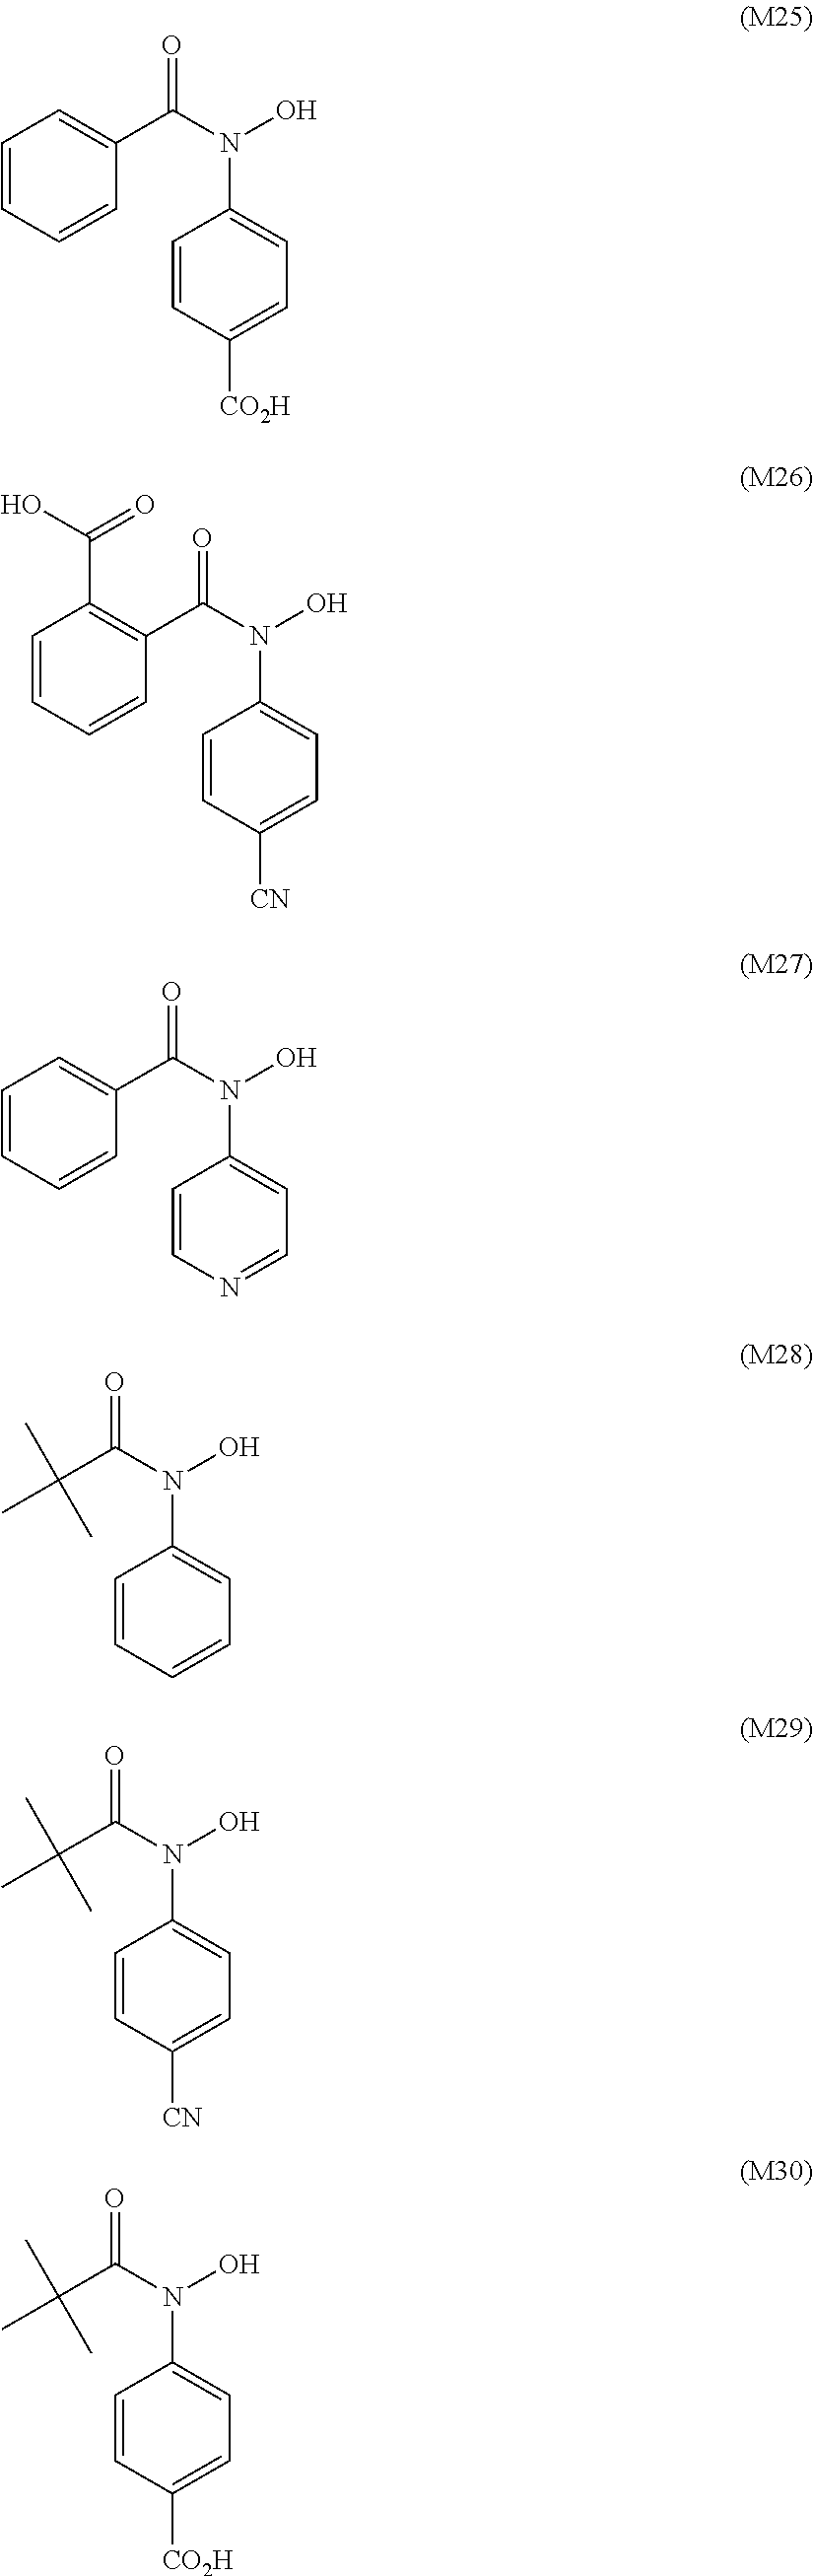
C1=CC=CC(C(N(O)C2=CC=C([CO2H])C=C2)=O)=C1.C1=CC=CC(C(N(O)C2=CC=C([CN])C=C2)=O)=C1C(=O)O.C1=CC=CC(C(N(O)C2=CC=NC=C2)=O)=C1.C(N(O)C1=CC=CC=C1)(=O)C(C)(C)C.C(N(O)C1=CC=C([CN])C=C1)(=O)C(C)(C)C.C(N(O)C1=CC=C([CO2H])C=C1)(=O)C(C)(C)C
